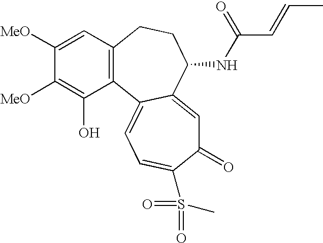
C1([MeO])=CC2=C(C(O)=C1[MeO])C1=CC=C(S(C)(=O)=O)C(=O)C=C1C(NC(C=CC)=O)CC2
